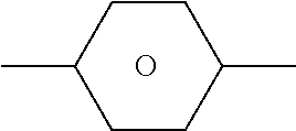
C1CC(C)CCC1C.O
